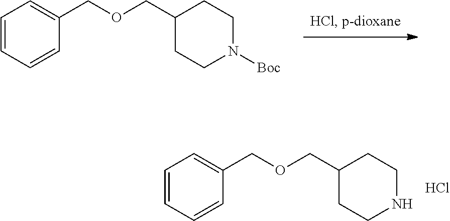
C1=CC=CC(COCC2CCN([Boc])CC2)=C1.C1=CC=CC(COCC2CCNCC2)=C1.Cl
